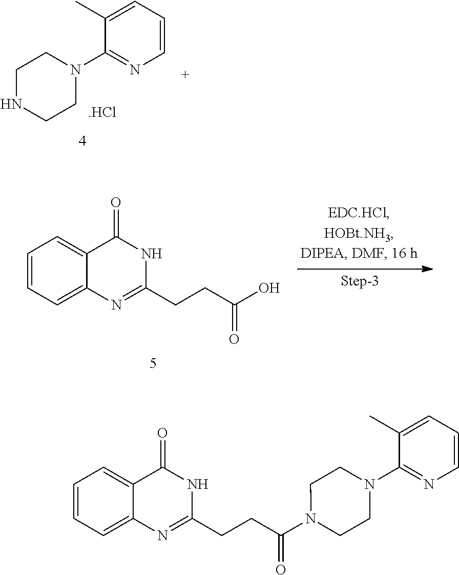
C1(N2CCNCC2)=NC=CC=C1C.[.HCl].C1=CC=C2C(=C1)C(=O)NC(CCC(O)=O)=N2.C1=CC=C2C(=C1)C(=O)NC(CCC(N1CCN(C3=NC=CC=C3C)CC1)=O)=N2
